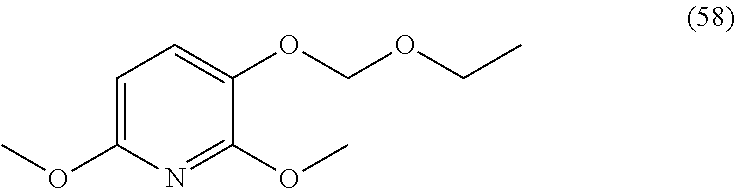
C1=C(OC)N=C(OC)C(OCOCC)=C1
